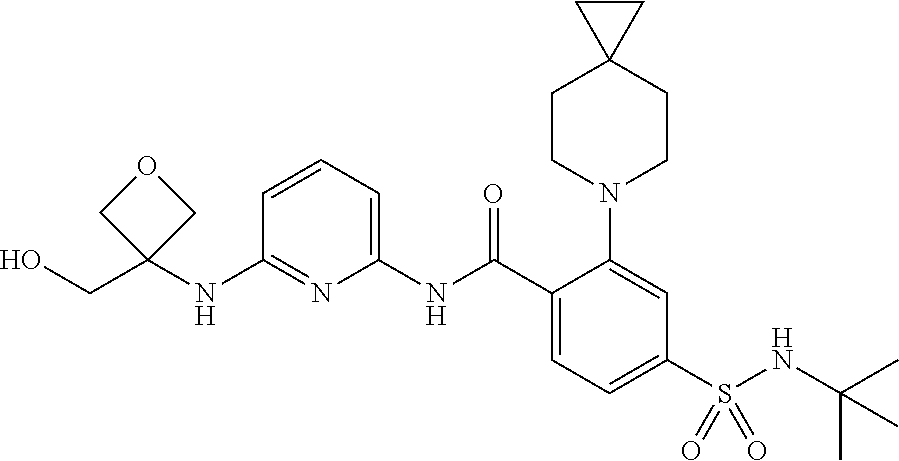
C1(NC2(CO)COC2)=NC(NC(C2=CC=C(S(NC(C)(C)C)(=O)=O)C=C2N2CCC3(CC2)CC3)=O)=CC=C1
